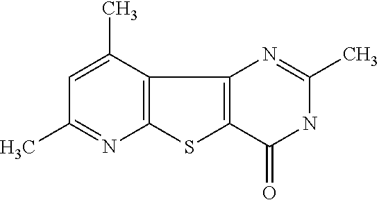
C12=C(C(C)=CC(C)=N1)C1=C(S2)C(=O)NC(C)=N1
